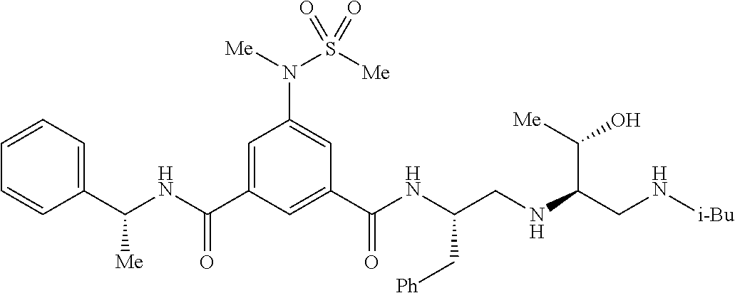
C1(C(NC(C2=CC(N([Me])S([Me])(=O)=O)=CC(C(NC(CNC(CN[i-Bu])C([Me])O)C[Ph])=O)=C2)=O)[Me])=CC=CC=C1
